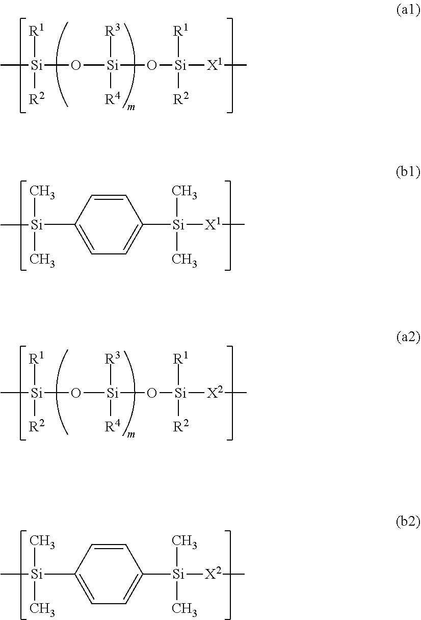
C[Si]([R1])([R2])O[Si]([R3])([R4])O[Si]([R1])([R2])[X1]C.C[Si]([R1])([R2])O[Si]([R3])([R4])O[Si]([R1])([R2])[X2]C.C1=CC([Si](C)(C)C)=CC=C1[Si](C)(C)[X1]C.C1=CC([Si](C)(C)C)=CC=C1[Si](C)(C)[X2]C
